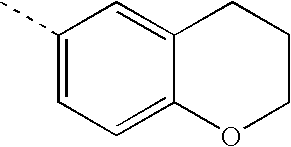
C1(C)=CC=C2C(=C1)CCCO2
